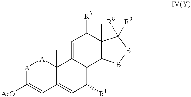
[A]1C([AcO])=CC2=CC([R1])C3C(=CC([R3])C4(C)C3BBC4([R8])[R9])C2(C)[A]1
